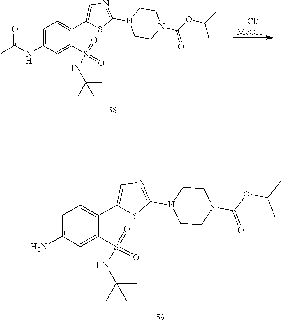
NC1=CC=C(C2=CN=C(N3CCN(C(OC(C)C)=O)CC3)S2)C(S(=O)(=O)NC(C)(C)C)=C1.CC(NC1=CC=C(C2=CN=C(N3CCN(C(OC(C)C)=O)CC3)S2)C(S(=O)(=O)NC(C)(C)C)=C1)=O
